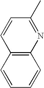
C1=CC=CC2=C1C=CC(C)=N2
